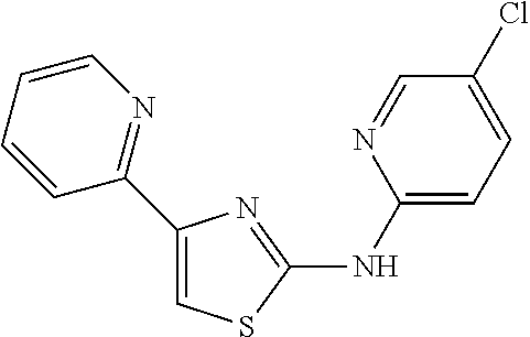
C1(C2=NC=CC=C2)=CSC(NC2=CC=C(Cl)C=N2)=N1
